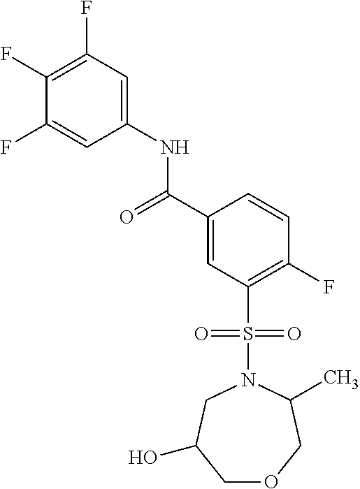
C(C1=CC(S(N2C(C)COCC(O)C2)(=O)=O)=C(F)C=C1)(=O)NC1=CC(F)=C(F)C(F)=C1
